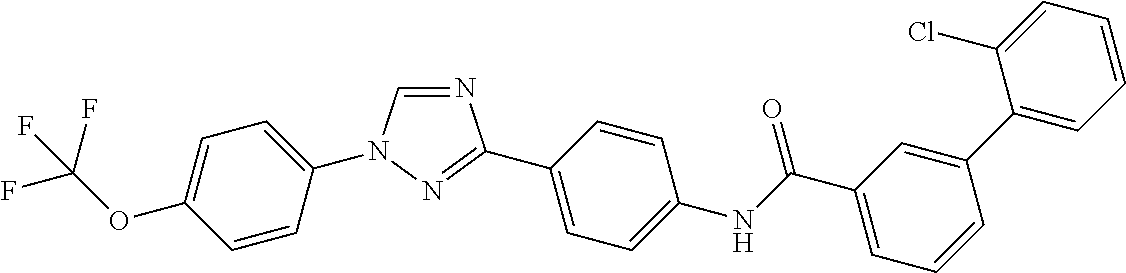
C1=CC(N2C=NC(C3=CC=C(NC(C4=CC=CC(C5=CC=CC=C5Cl)=C4)=O)C=C3)=N2)=CC=C1OC(F)(F)F
